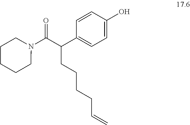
C1=CC(O)=CC=C1C(C(N1CCCCC1)=O)CCCCC=C
